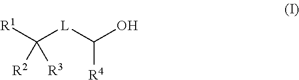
C([L]C(O)[R4])([R1])([R3])[R2]
